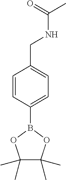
C1=CC(B2OC(C)(C)C(C)(C)O2)=CC=C1CNC(C)=O
